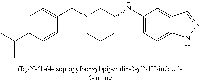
N1(CC2=CC=C(C(C)C)C=C2)CCCC(NC2=CC=C3C(=C2)C=NN3)C1
